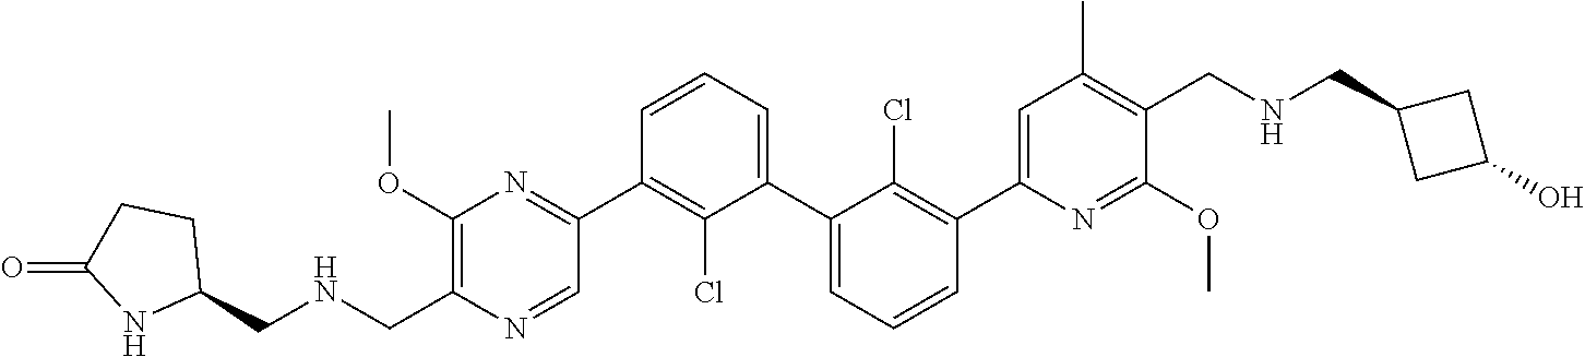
C1(C2=NC(OC)=C(CNCC3CCC(=O)N3)N=C2)=C(Cl)C(C2=CC=CC(C3=CC(C)=C(CNCC4CC(O)C4)C(OC)=N3)=C2Cl)=CC=C1
